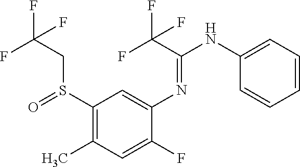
S(C1=C(C)C=C(F)C(N=C(C(F)(F)F)NC2=CC=CC=C2)=C1)(CC(F)(F)F)=O
